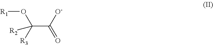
[R1]OC(C(=O)[O-])([R3])[R2]
